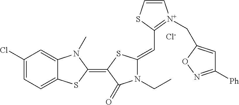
[Cl-].C1(Cl)=CC=C2C(=C1)N(C)C(=C1SC(=CC3=[N+](CC4=CC([Ph])=NO4)C=CS3)N(CC)C1=O)S2
